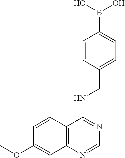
B(O)(C1=CC=C(CNC2=NC=NC3=C2C=CC(OC)=C3)C=C1)O
